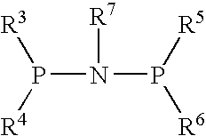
P(N(P([R5])[R6])[R7])([R3])[R4]
